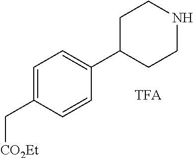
C1=C(C[CO2Et])C=CC(C2CCNCC2)=C1
